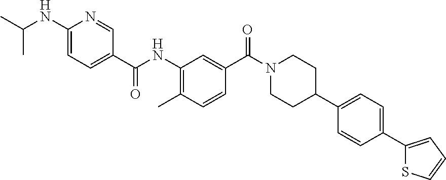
CC(NC1=CC=C(C(NC2=C(C)C=CC(C(N3CCC(C4=CC=C(C5=CC=CS5)C=C4)CC3)=O)=C2)=O)C=N1)C
